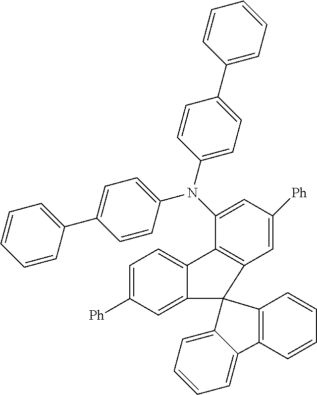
C1=CC=C(C2=CC=C(N(C3=CC([Ph])=CC4=C3C3=CC=C([Ph])C=C3C43C4=CC=CC=C4C4=C3C=CC=C4)C3=CC=C(C4=CC=CC=C4)C=C3)C=C2)C=C1
